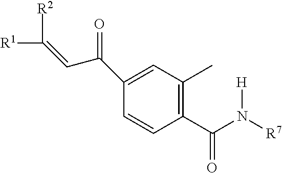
C1(C(N([R7])[H])=O)=C(C)C=C(C(C=C([R2])[R1])=O)C=C1
